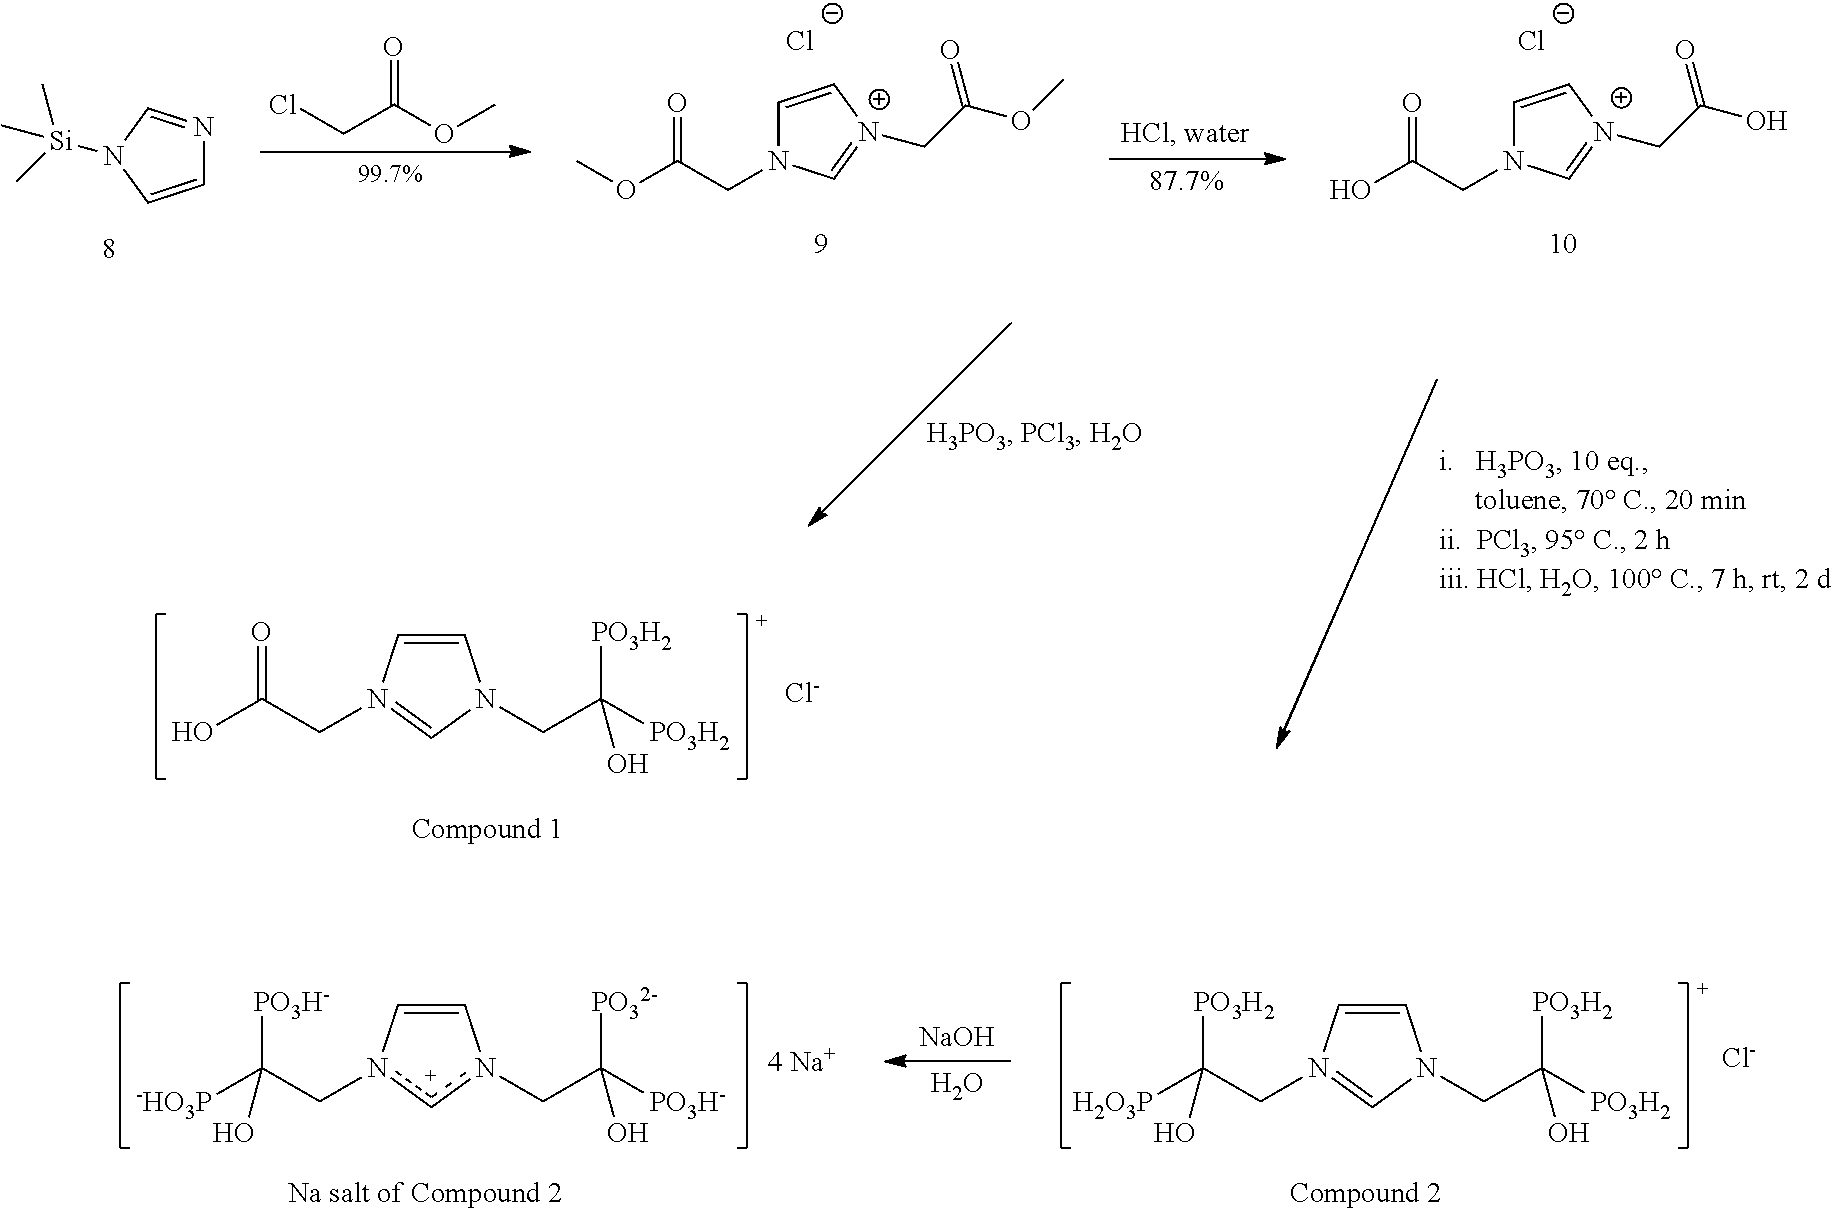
C1=Cn(CC([-HO3P])([PO3H-])O)cn1CC([PO3H-])([PO32-])O.[NaOH].O.C1=CN(CC([H2O3P])([PO3H2])O)=CN1CC([PO3H2])([PO3H2])O.[Cl-].O=C(OC)CCl.C1=CN([Si](C)(C)C)C=N1.O=C(CN1C=C[N+](CC(OC)=O)=C1)OC.O=C(CN1C=C[N+](CC(O)=O)=C1)O.C1=CN(CC(O)=O)=CN1CC([PO3H2])([PO3H2])O.[Cl-].[Cl-].[Cl-]
